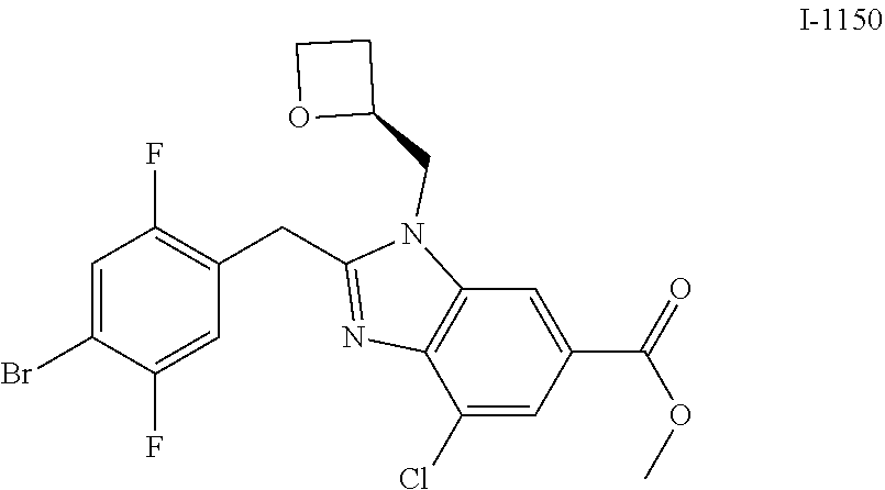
O(C)C(C1=CC2=C(C(Cl)=C1)N=C(CC1=C(F)C=C(Br)C(F)=C1)N2CC1OCC1)=O
